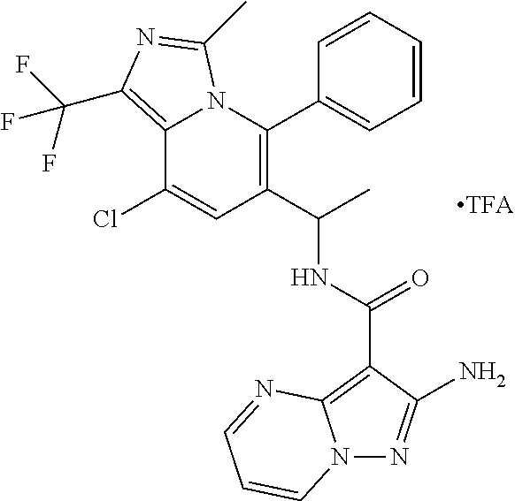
C12=C(C(F)(F)F)N=C(C)N1C(C1=CC=CC=C1)=C(C(NC(C1=C3N(N=C1N)C=CC=N3)=O)C)C=C2Cl
